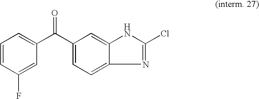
C1=CC(F)=CC(C(C2=CC=C3C(=C2)NC(Cl)=N3)=O)=C1
